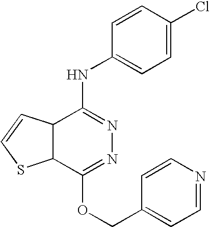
C12C(C(NC3=CC=C(Cl)C=C3)=NN=C1OCC1=CC=NC=C1)C=CS2
